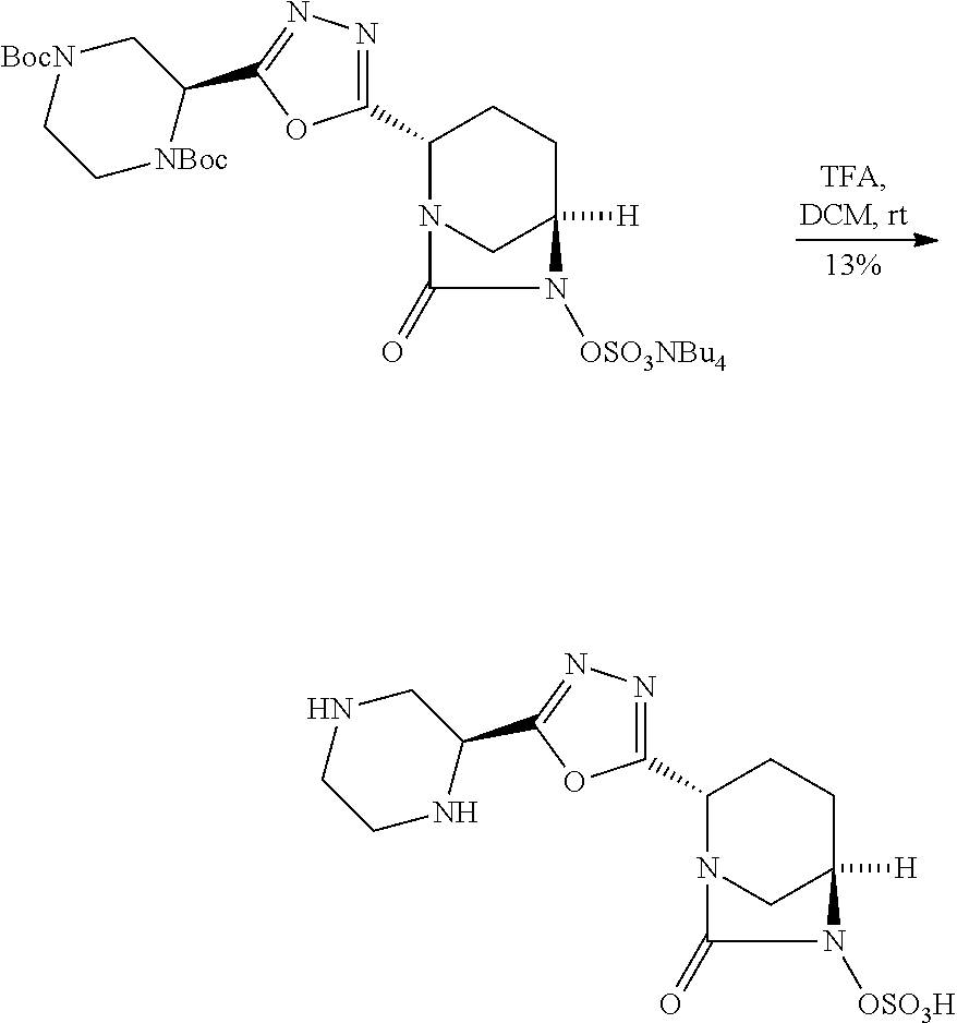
C1C(C2=NN=C(C3C[BocN]CC[NBoc]3)O2)N2CC([H])(C1)N([OSO3NBu4])C2=O.C1C(C2=NN=C(C3CNCCN3)O2)N2CC([H])(C1)N([OSO3H])C2=O
